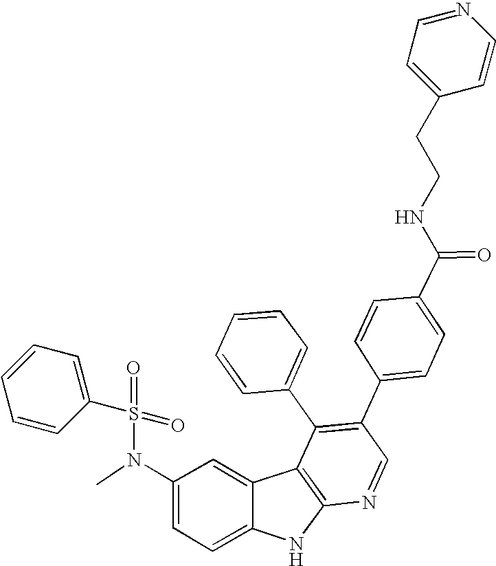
N(C1=CC=C2C(=C1)C1=C(N2)N=CC(C2=CC=C(C(NCCC3=CC=NC=C3)=O)C=C2)=C1C1=CC=CC=C1)(C)S(=O)(=O)C1=CC=CC=C1
